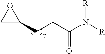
C(C1OC1)CC(N([R])[R])=O
